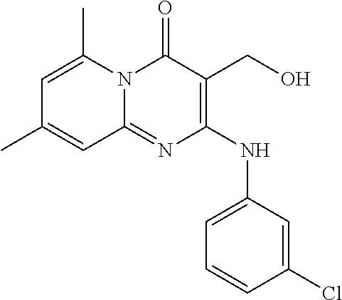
C1=CC(Cl)=CC(NC2=C(CO)C(=O)N3C(=N2)C=C(C)C=C3C)=C1
